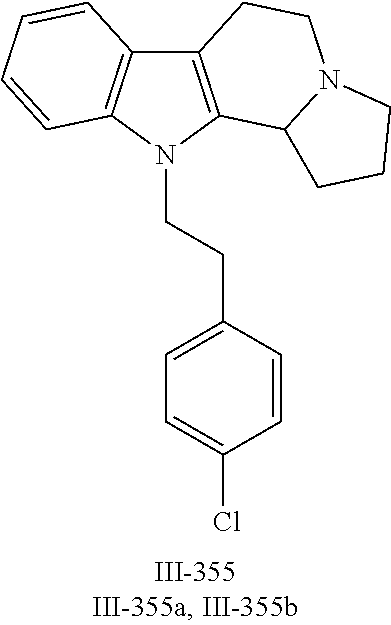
N1(CCC2=CC=C(Cl)C=C2)C2=C(C3=C1C=CC=C3)CCN1C2CCC1
